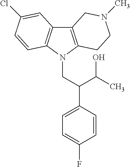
C12=C(N(CC(C3=CC=C(F)C=C3)C(C)O)C3=C1C=C(Cl)C=C3)CCN(C)C2
